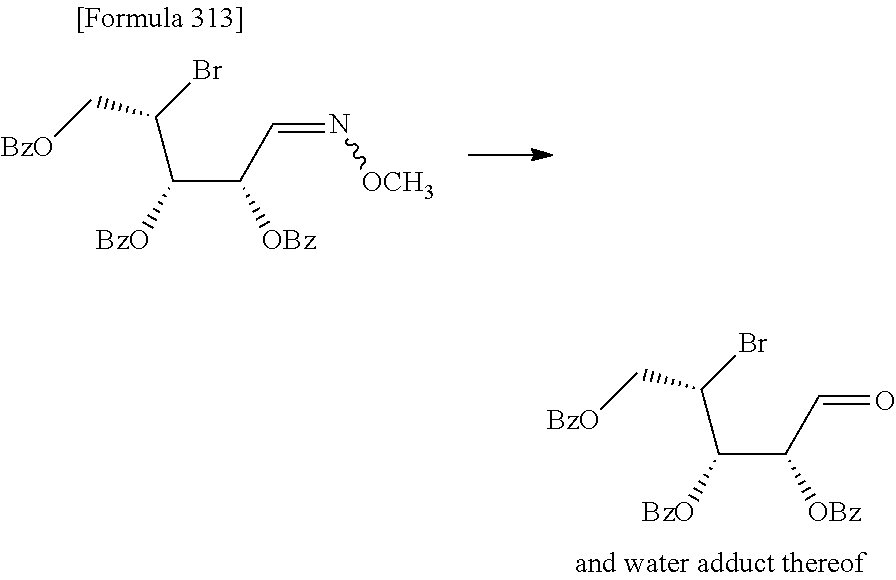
C([OBz])(C=O)C([BzO])C(Br)C[BzO].C([OBz])(C=N[OCH3])C([BzO])C(Br)C[BzO]
